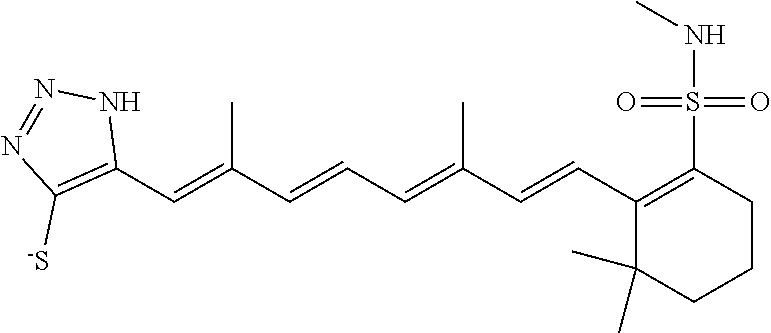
C1(C=C(C=CC=C(C=CC2=C(S(=O)(=O)NC)CCCC2(C)C)C)C)=C([-S])N=NN1
